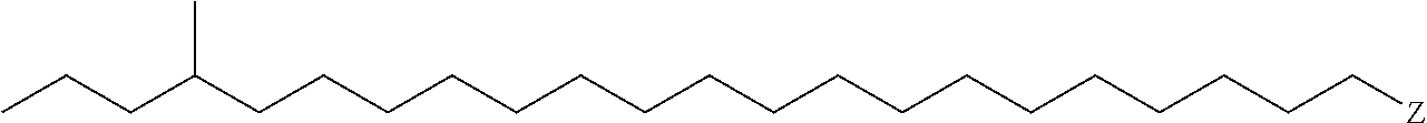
C(CCCCC[Z])CCCCCCCCCCCCC(CCC)C
